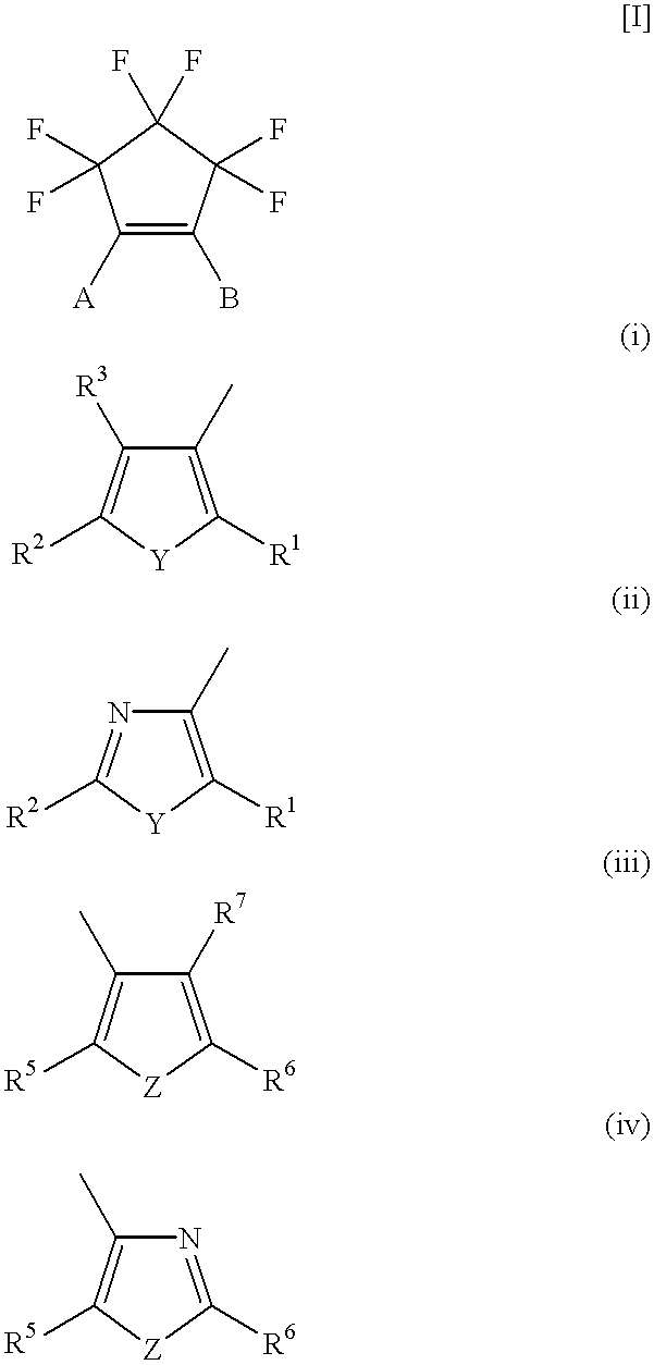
C1([A])=C(B)C(F)(F)C(F)(F)C1(F)F.C1([R3])=C([R2])[Y]C([R1])=C1C.N1=C([R2])[Y]C([R1])=C1C.C1(C)=C([R5])[Z]C([R6])=C1[R7].C1(C)=C([R5])[Z]C([R6])=N1
